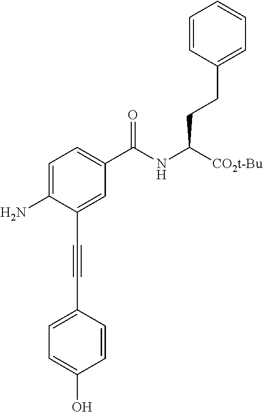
C1=C(N)C(C#CC2=CC=C(O)C=C2)=CC(C(NC([CO2t-Bu])CCC2=CC=CC=C2)=O)=C1
